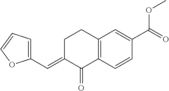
C1C(=CC2=CC=CO2)C(=O)C2=C(C1)C=C(C(=O)OC)C=C2
